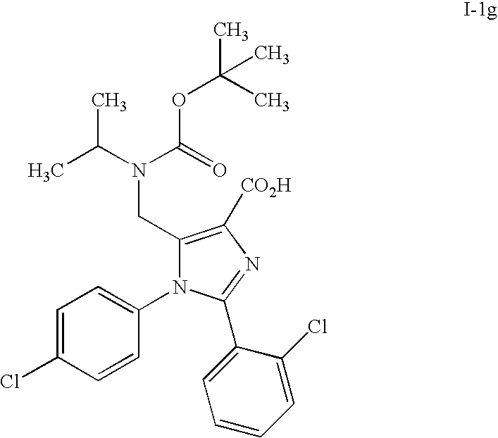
C1=C(Cl)C=CC(N2C(CN(C(C)C)C(=O)OC(C)(C)C)=C([CO2H])N=C2C2=CC=CC=C2Cl)=C1
